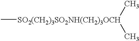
C[SO2(CH2)3SO2NH(CH2)3OCH](C)C
